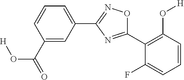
[H]OC(=O)C1=CC(C2=NOC(C3=C(O[H])C=CC=C3F)=N2)=CC=C1
